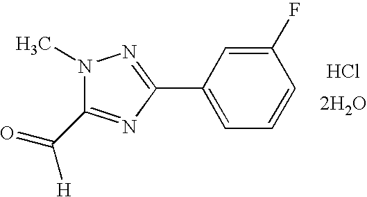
C1(F)=CC(C2=NN(C)C(C(=O)[H])=N2)=CC=C1.Cl.[2H2O]
